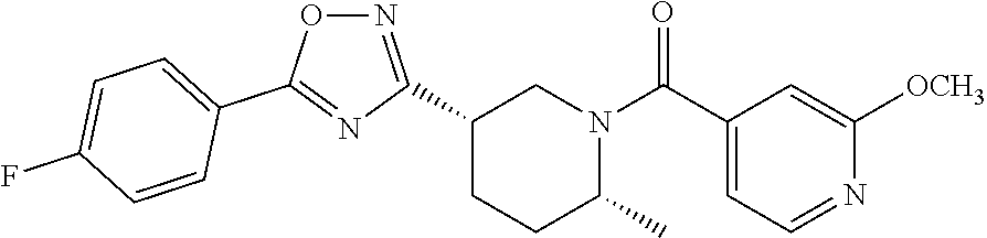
C1(C2=NOC(C3=CC=C(F)C=C3)=N2)CCC(C)N(C(C2=CC=NC([OCH3])=C2)=O)C1
